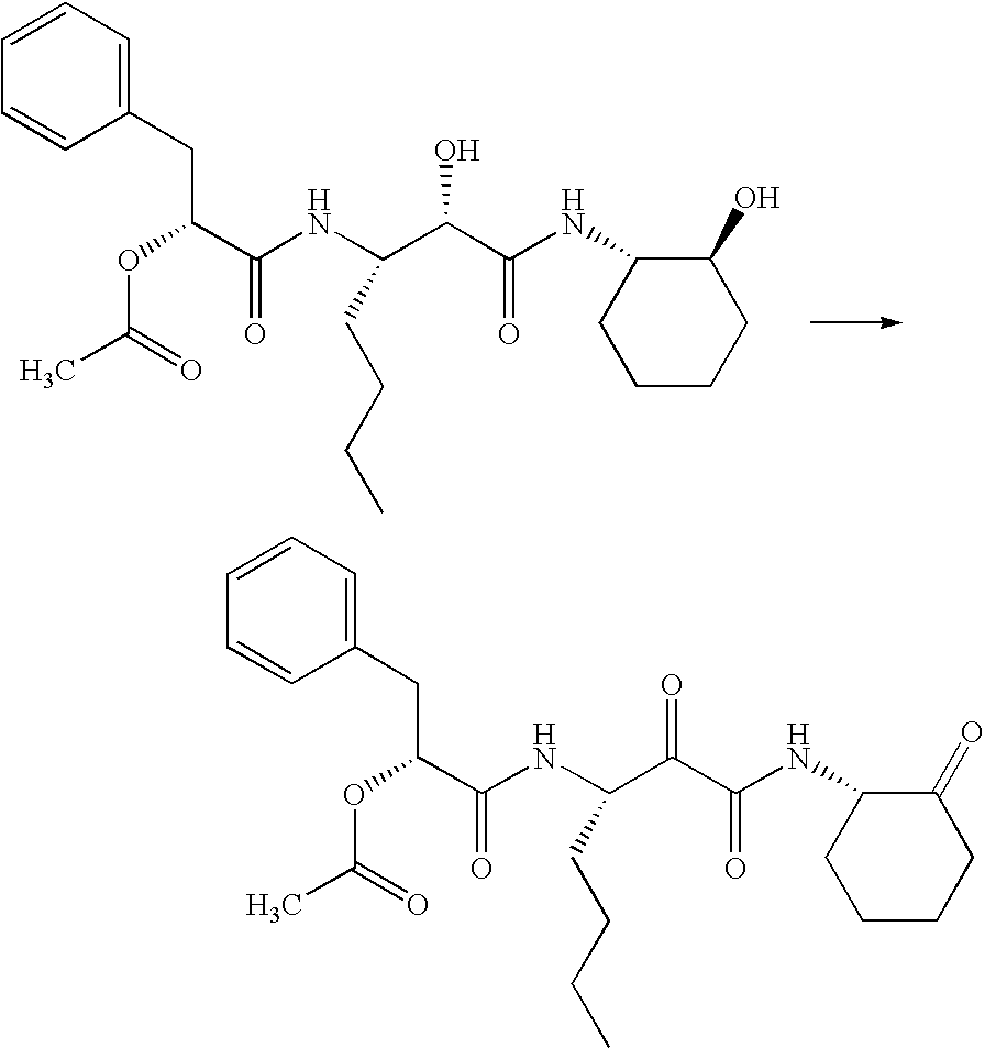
C1CCC(O)C(NC(C(C(NC(C(OC(C)=O)CC2=CC=CC=C2)=O)CCCC)O)=O)C1.C1CCC(=O)C(NC(C(C(NC(C(OC(C)=O)CC2=CC=CC=C2)=O)CCCC)=O)=O)C1
